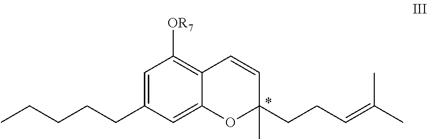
C1=C(CCCCC)C=C2C(=C1[OR7])C=CC(CCC=C(C)C)(C)O2
